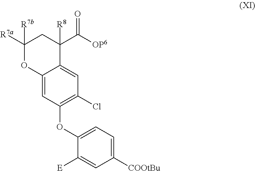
C1([R7a])([R7b])OC2=CC(OC3=CC=C([COOtBu])C=C3[E])=C(Cl)C=C2C([R8])(C([OP6])=O)C1
